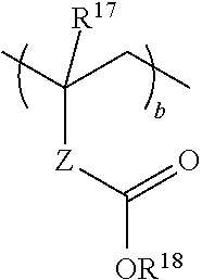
C(CC)(C)([Z]C(=O)[OR18])[R17]
